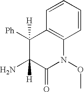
NC1([H])C(=O)N(OC)C2=C(C1([Ph])[H])C=CC=C2
